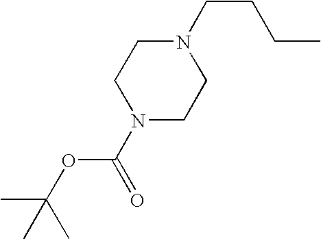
N1(CCCC)CCN(C(=O)OC(C)(C)C)CC1
